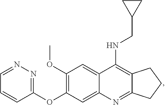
C12=C(NCC3CC3)C3=CC(OC)=C(OC4=NN=CC=C4)C=C3N=C1CCC2
